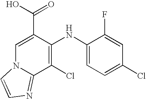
C1(NC2=C(Cl)C3=NC=CN3C=C2C(O)=O)=CC=C(Cl)C=C1F
